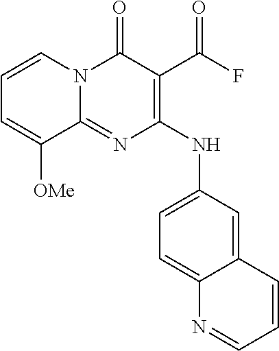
C1=CN2C(=NC(NC3=CC=C4C(=C3)C=CC=N4)=C(C(F)=O)C2=O)C([OMe])=C1
